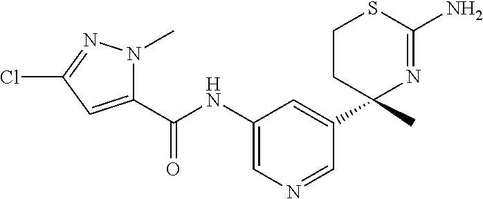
C1(C(NC2=CN=CC(C3(C)N=C(N)SCC3)=C2)=O)=CC(Cl)=NN1C
